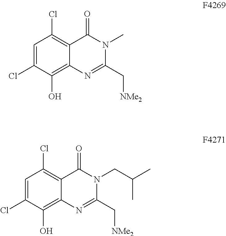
C1=C(Cl)C(O)=C2C(=C1Cl)C(=O)N(C)C(C[NMe2])=N2.C1=C(Cl)C(O)=C2C(=C1Cl)C(=O)N(CC(C)C)C(C[NMe2])=N2
